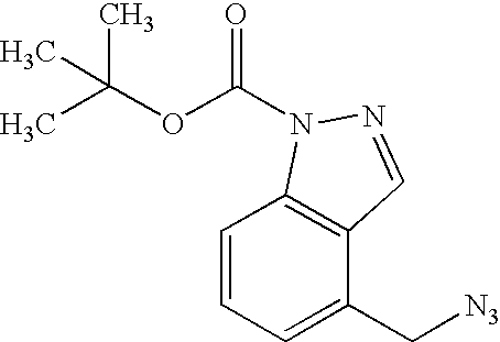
C1=CC=C(C[N3])C2=C1N(C(OC(C)(C)C)=O)N=C2
